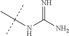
CC(NC(N)=N)(C)C
